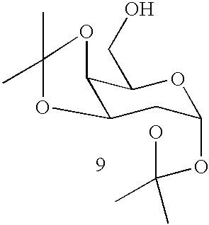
C12C(CC(OC(C)(O)C)OC1CO)OC(C)(C)O2
